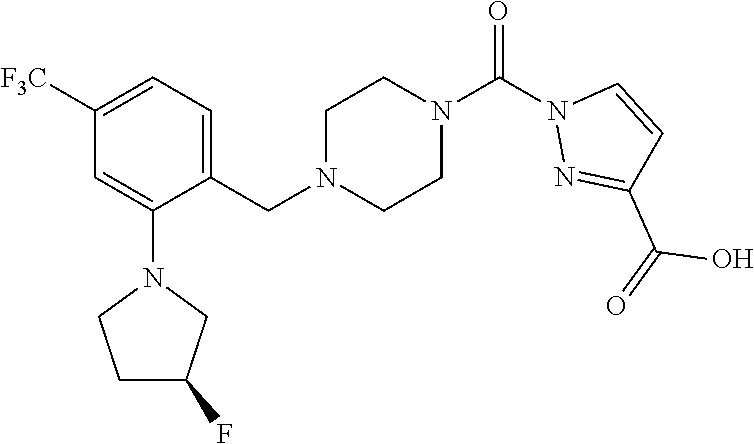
C1([F3C])=CC=C(CN2CCN(C(N3N=C(C(O)=O)C=C3)=O)CC2)C(N2CCC(F)C2)=C1
